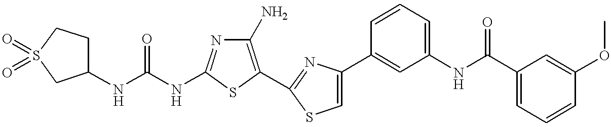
C(NC1=NC(N)=C(C2=NC(C3=CC(NC(C4=CC=CC(OC)=C4)=O)=CC=C3)=CS2)S1)(=O)NC1CCS(=O)(=O)C1
